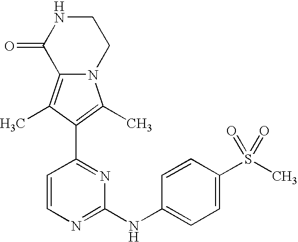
N12C(=C(C)C(C3=NC(NC4=CC=C(S(C)(=O)=O)C=C4)=NC=C3)=C1C)C(=O)NCC2
